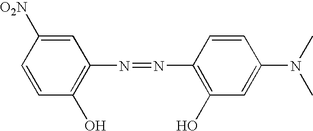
C1=CC(O)=C(N=NC2=C(O)C=C(N(C)C)C=C2)C=C1[O2N]
